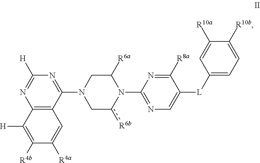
C12=C(C(N3Cc([R6b])N(C4=NC=C([L]C5=CC=C([R10b])C([R10a])=C5)C([R8a])=N4)C([R6a])C3)=NC([H])=N1)C=C([R4a])C([R4b])=C2[H]
